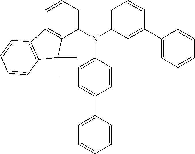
C1(N(C2=CC=CC(C3=CC=CC=C3)=C2)C2=CC=C(C3=CC=CC=C3)C=C2)=CC=CC2=C1C(C)(C)C1=C2C=CC=C1
